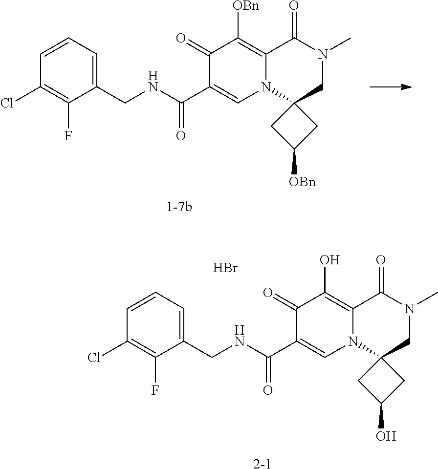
[1-7b].C1(CNC(C2=CN3C(=C([OBn])C2=O)C(=O)N(C)CC32CC([OBn])C2)=O)=CC=CC(Cl)=C1F.[2-1].C1(CNC(C2=CN3C(=C(O)C2=O)C(=O)N(C)CC32CC(O)C2)=O)=CC=CC(Cl)=C1F.Br
